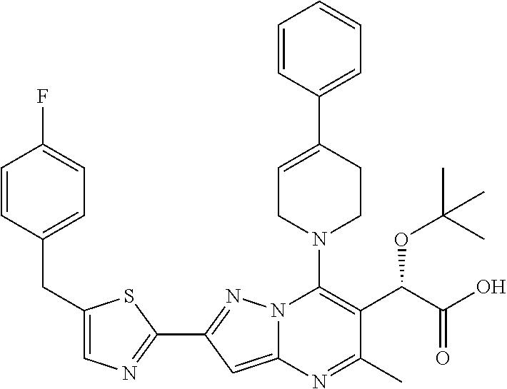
C1=CC(C2=CCN(C3=C(C(C(O)=O)OC(C)(C)C)C(C)=NC4=CC(C5=NC=C(CC6=CC=C(F)C=C6)S5)=NN34)CC2)=CC=C1
